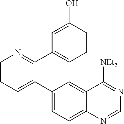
C1=CN=C(C2=CC=CC(O)=C2)C(C2=CC=C3C(=C2)C([NEt2])=NC=N3)=C1
